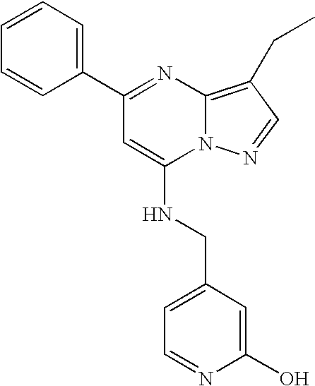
C1(C2=CC=CC=C2)=NC2=C(CC)C=NN2C(NCC2=CC=NC(O)=C2)=C1
